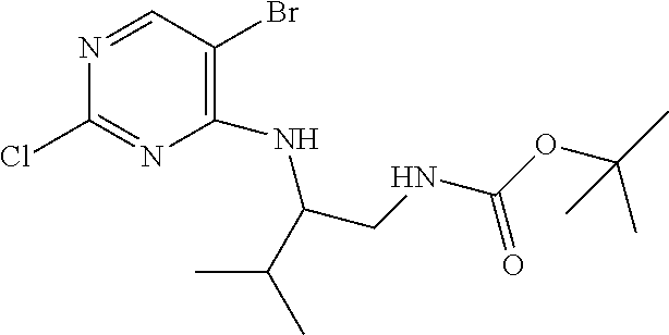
C1(NC(CNC(=O)OC(C)(C)C)C(C)C)=C(Br)C=NC(Cl)=N1
